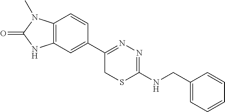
C12=C(C=C(C3=NN=C(NCC4=CC=CC=C4)SC3)C=C1)NC(=O)N2C
